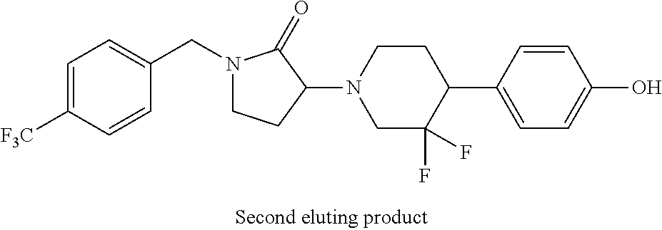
C(N1CCC(N2CC(F)(F)C(C3=CC=C(O)C=C3)CC2)C1=O)C1=CC=C([F3C])C=C1
